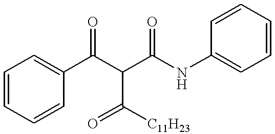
C1=CC=CC(C(C(C(NC2=CC=CC=C2)=O)C(=O)[C11H23])=O)=C1
